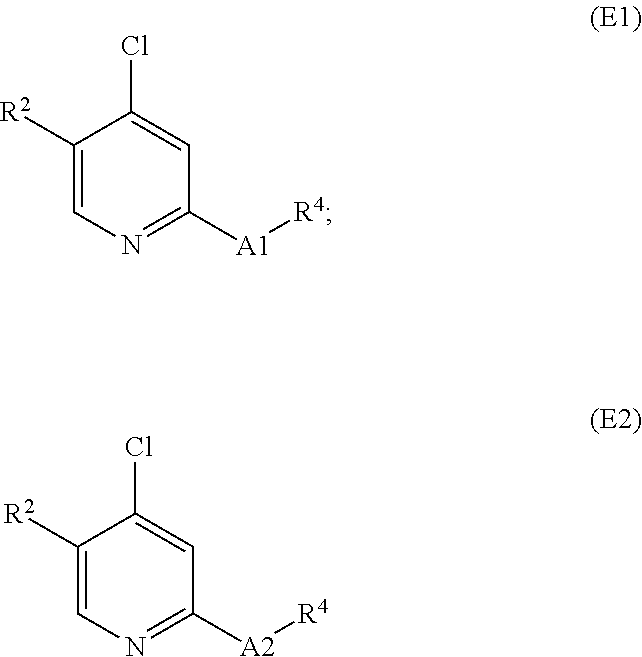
C1([R2])=CN=C([A1][R4])C=C1Cl.C1([R2])=CN=C([A2][R4])C=C1Cl
